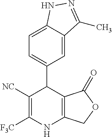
C1=C2C(=CC=C1C1C([NC])=C([F3C])NC3=C1C(=O)OC3)NN=C2C
